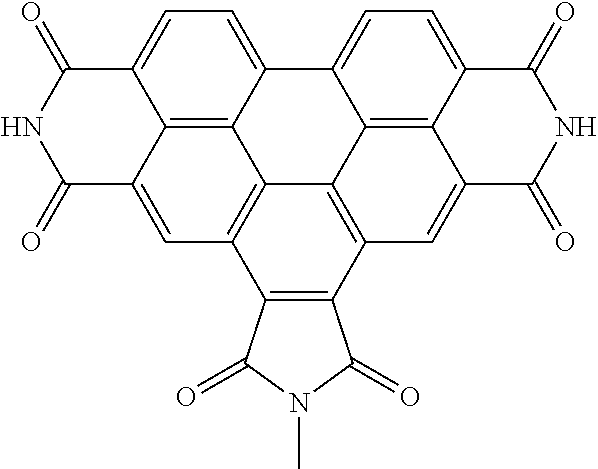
N1(C)C(=O)C2=C(C1=O)C1=C3C4=C2C=C2C5=C4C(=CC=C5C(=O)NC2=O)C2=CC=C4C(=C32)C(=C1)C(=O)NC4=O
